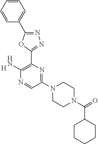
[H].C1(N2CCN(C(=O)C3CCCCC3)CC2)=NC(C2=NN=C(C3=CC=CC=C3)O2)=C(N)N=C1
